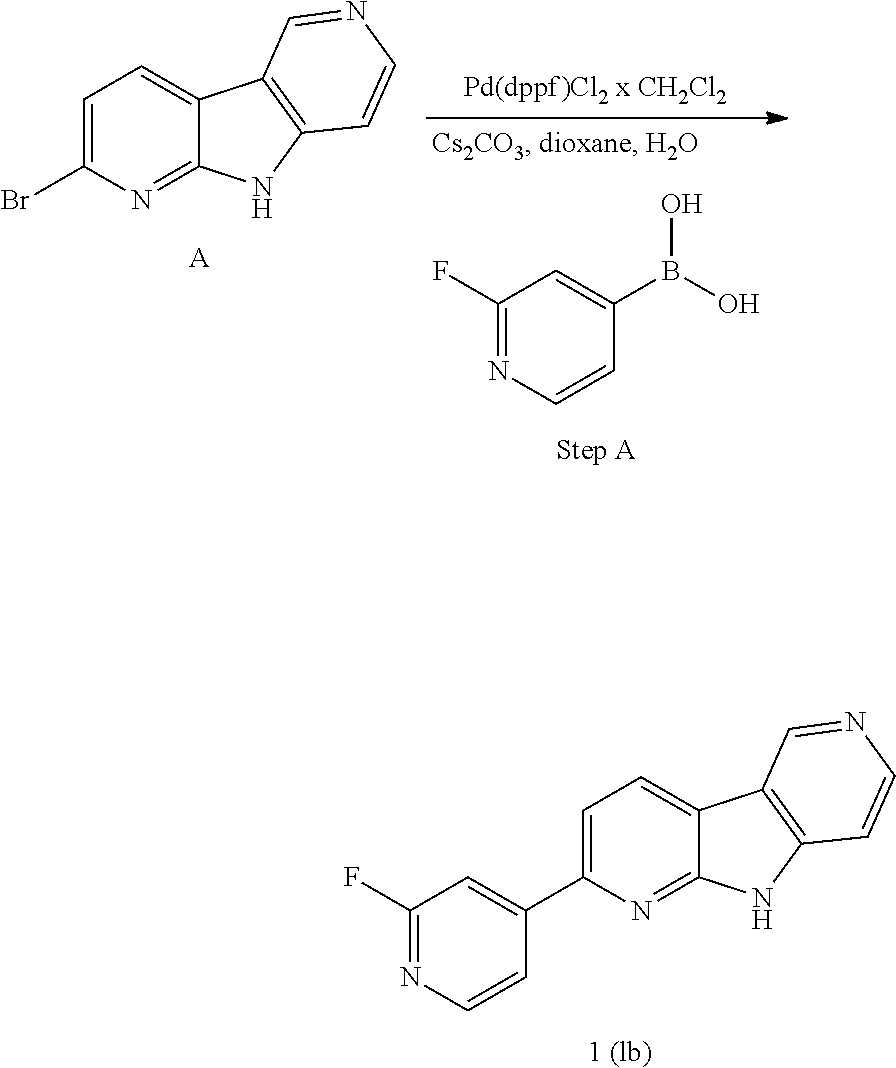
C12=C(NC3=NC(C4=CC(F)=NC=C4)=CC=C13)C=CN=C2.[1 (lb)].C12=C(NC3=NC(Br)=CC=C13)C=CN=C2.[A].C1(F)=NC=CC(B(O)O)=C1
